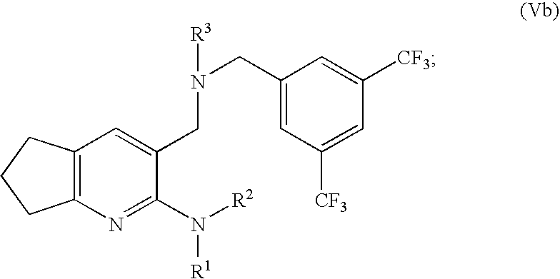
C12=C(C=C(CN(CC3=CC([CF3])=CC([CF3])=C3)[R3])C(N([R1])[R2])=N1)CCC2
